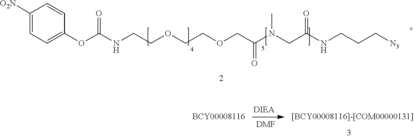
[DMF].CN(C(COCCOCCNC(OC1=CC=C([O2N])C=C1)=O)=O)CC(NCCC[N3])=O
